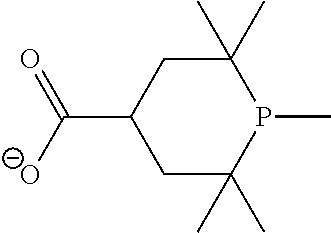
C1C(C)(C)P(C)C(C)(C)CC1C([O-])=O
